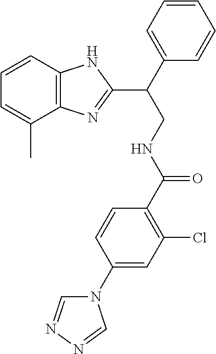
C1=C(C)C2=C(C=C1)NC(C(CNC(C1=C(Cl)C=C(N3C=NN=C3)C=C1)=O)C1=CC=CC=C1)=N2
